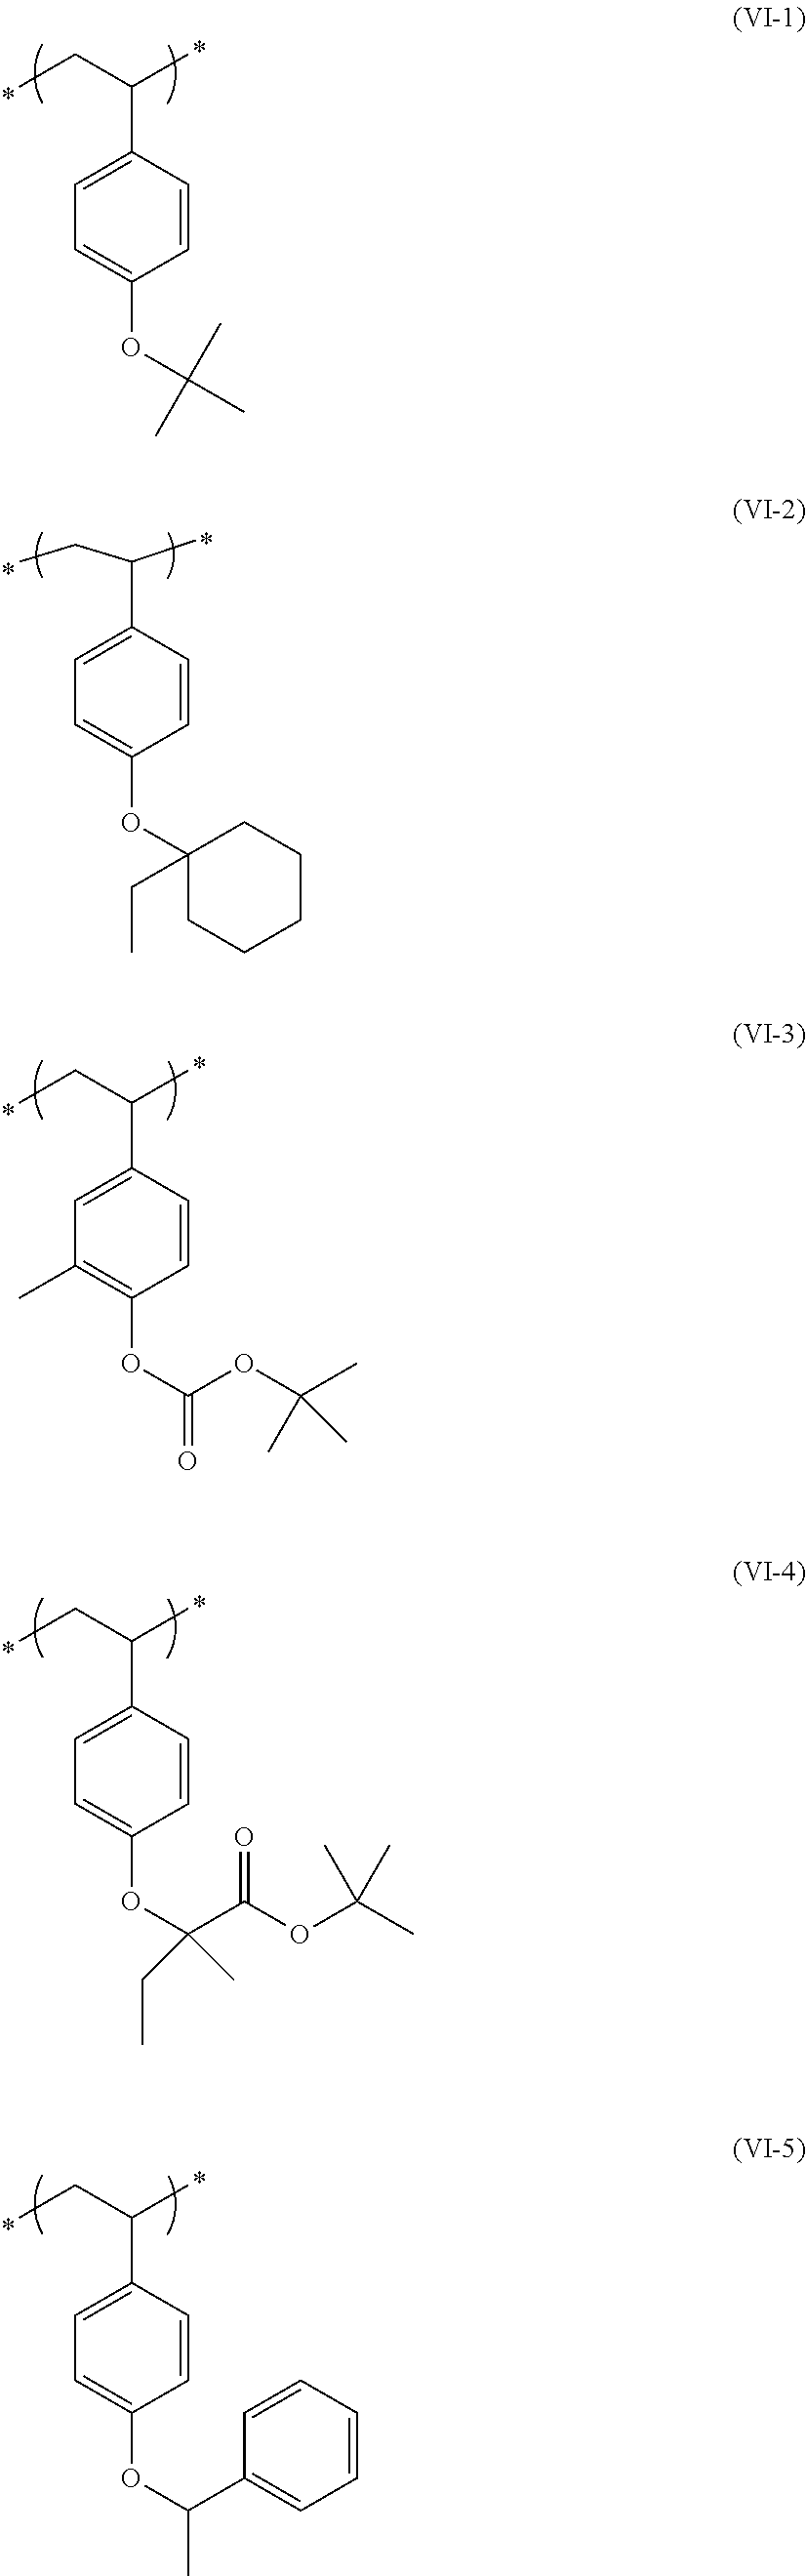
C1(C(CC)C)=CC=C(OC(C)(C)C)C=C1.C1(C(CC)C)=CC=C(OC2(CC)CCCCC2)C=C1.C1(C(CC)C)=CC(C)=C(OC(OC(C)(C)C)=O)C=C1.C1(C(CC)C)=CC=C(OC(C2=CC=CC=C2)C)C=C1.C1(C(CC)C)=CC=C(OC(C(=O)OC(C)(C)C)(CC)C)C=C1
